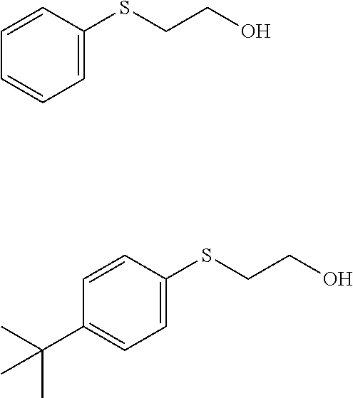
C1=C(SCCO)C=CC=C1.C1=C(SCCO)C=CC(C(C)(C)C)=C1
